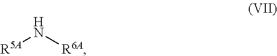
[R5A]N[R6A]
